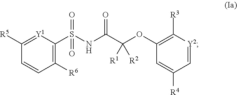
O=S(NC(C(OC1=C([R3])[Y2]=CC([R4])=C1)([R2])[R1])=O)(C1=C([R6])C=CC([R5])=[Y1]1)=O
